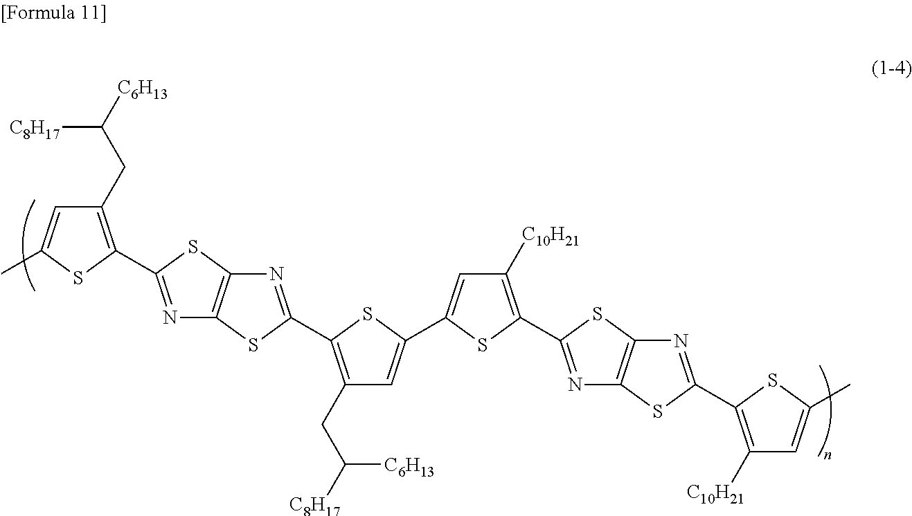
N1=C(C2=C(CC([C6H13])[C8H17])C=C(C)S2)SC2=C1SC(C1=C(CC([C8H17])[C6H13])C=C(C3=CC([C10H21])=C(C4=NC5=C(S4)N=C(C4=C([C10H21])C=C(C)S4)S5)S3)S1)=N2
